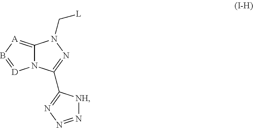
N12C(=[A]B=[D]1)N(C[L])N=C2C1=NN=N[NH]1
